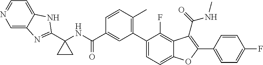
C12=CC=NC=C1N=C(C1(NC(C3=CC(C4=CC=C5C(=C4F)C(C(NC)=O)=C(C4=CC=C(F)C=C4)O5)=C(C)C=C3)=O)CC1)N2
